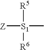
[Z][S1](C)([R6])[R5]
